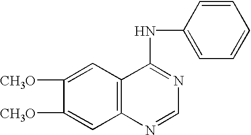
C1([CH3O])=CC2=C(C=C1[CH3O])C(NC1=CC=CC=C1)=NC=N2
